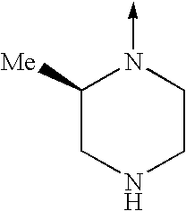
C1([Me])CNCCN1->C
